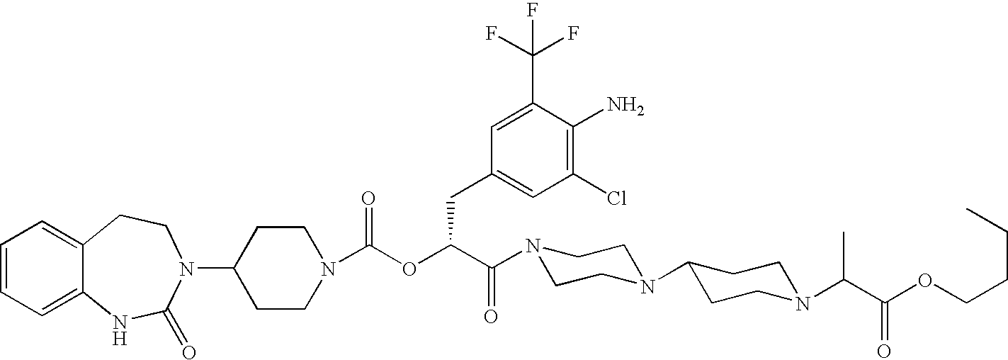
C1(N2C(=O)NC3=CC=CC=C3CC2)CCN(C(OC(C(N2CCN(C3CCN(C(C(OCCCC)=O)C)CC3)CC2)=O)CC2=CC(Cl)=C(N)C(C(F)(F)F)=C2)=O)CC1
